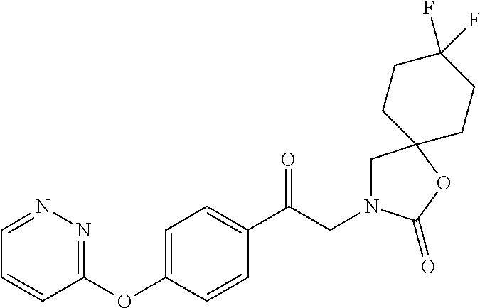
C1(C(CN2CC3(OC2=O)CCC(F)(F)CC3)=O)=CC=C(OC2=NN=CC=C2)C=C1
